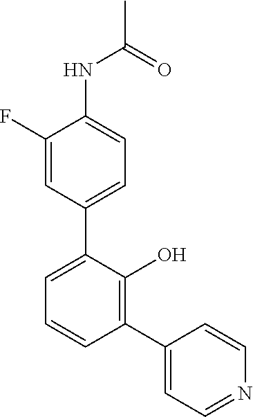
C1=C(F)C(NC(C)=O)=CC=C1C1=CC=CC(C2=CC=NC=C2)=C1O
